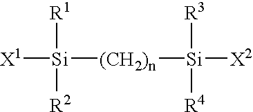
[X1][Si]([R2])([R1])[(CH2)n][Si]([R3])([R4])[X2]
